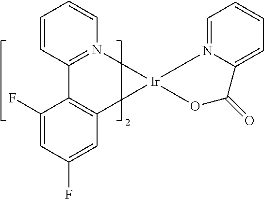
C1=CC2=N(C=C1)C[Ir]1(CC3=C2C(F)=CC(F)=C3)N2=CC=CC=C2C(=O)O1
